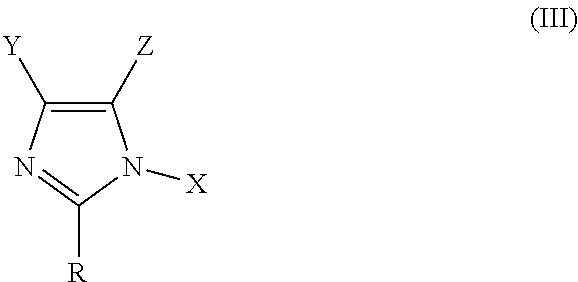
C1([Z])=C([Y])N=C([R])N1[X]
